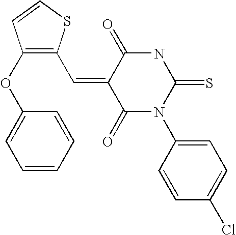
C(=C1C(=O)N(C2=CC=C(Cl)C=C2)C(=S)NC1=O)C1=C(OC2=CC=CC=C2)C=CS1
